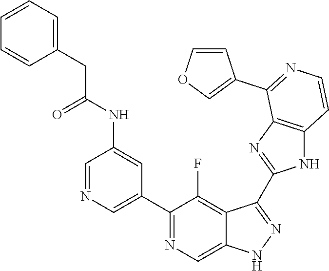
C1=NC=C(C2=NC=C3C(=C2F)C(C2=NC4=C(N2)C=CN=C4C2=COC=C2)=NN3)C=C1NC(CC1=CC=CC=C1)=O
